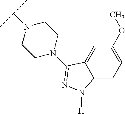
C12=CC=C(OC)C=C1C(N1CCN(C(C)C)CC1)=NN2[H]
